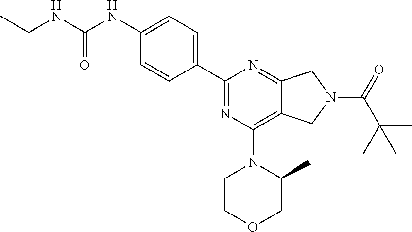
C(NC(NC1=CC=C(C2=NC(N3CCOCC3C)=C3C(=N2)CN(C(=O)C(C)(C)C)C3)C=C1)=O)C
